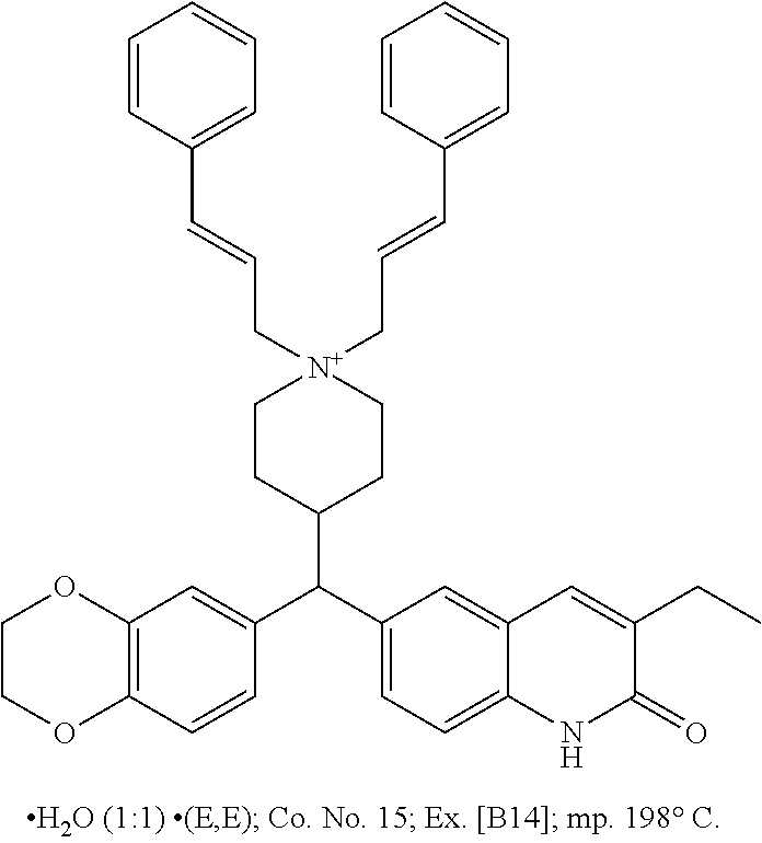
C1OC2=C(C=CC(C(C3=CC=C4C(=C3)C=C(CC)C(=O)N4)C3CC[N+](CC=CC4=CC=CC=C4)(CC=CC4=CC=CC=C4)CC3)=C2)OC1
